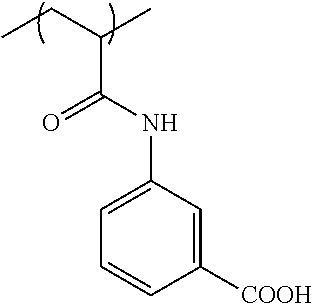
C1([COOH])=CC(NC(=O)C(CC)C)=CC=C1
